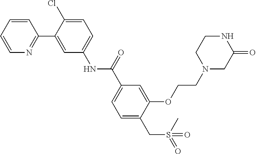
O(C1=CC(C(NC2=CC=C(Cl)C(C3=NC=CC=C3)=C2)=O)=CC=C1CS(=O)(C)=O)CCN1CC(=O)NCC1
